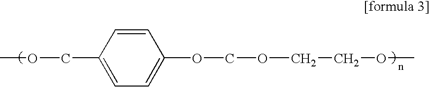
COCC1=CC=C(OCOCCOC)C=C1
